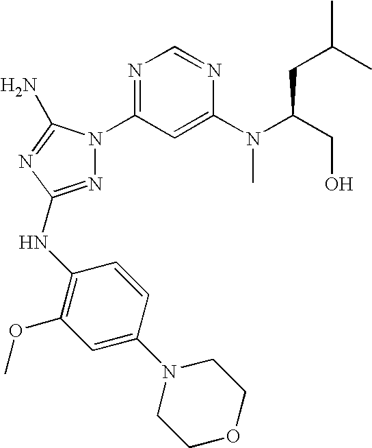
N1=C(NC2=C(OC)C=C(N3CCOCC3)C=C2)N=C(N)N1C1=NC=NC(N(C(CO)CC(C)C)C)=C1
